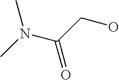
CN(C(CO)=O)C
